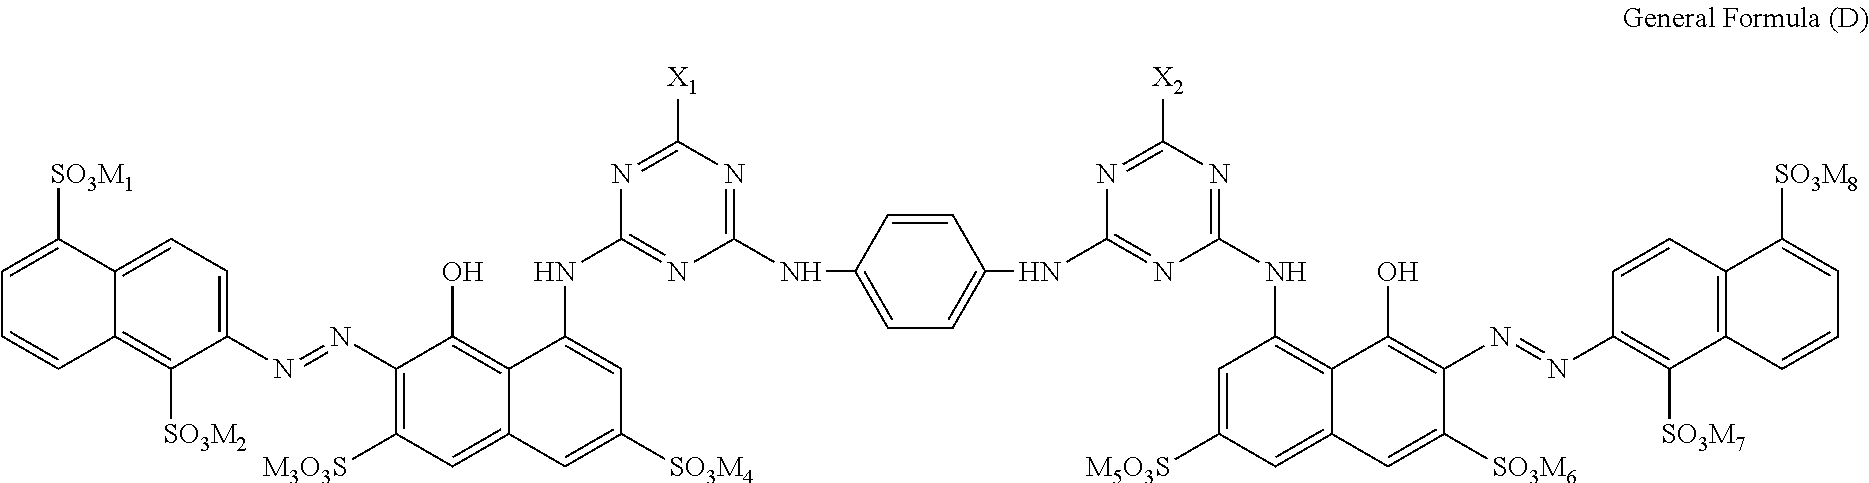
C1=C([SO3M1])C2=CC=C(N=NC3=C([M3O3S])C=C4C(=C3O)C(NC3=NC(NC5=CC=C(NC6=NC(NC7=C8C(=CC([M5O3S])=C7)C=C([SO3M6])C(N=NC7=C([SO3M7])C9=C(C=C7)C([SO3M8])=CC=C9)=C8O)=NC([X2])=N6)C=C5)=NC([X1])=N3)=CC([SO3M4])=C4)C([SO3M2])=C2C=C1
